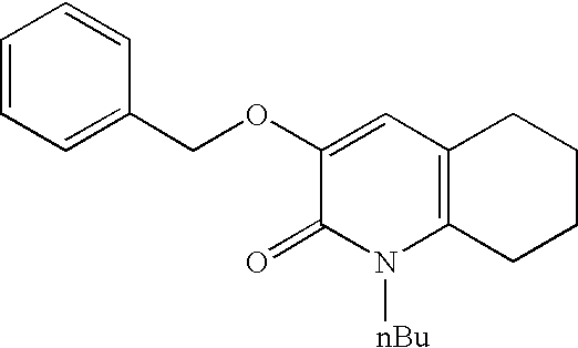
O(C1=CC2=C(N([nBu])C1=O)CCCC2)CC1=CC=CC=C1
